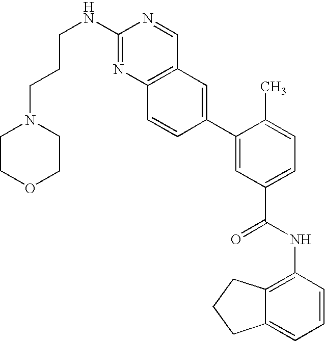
C(NC1=NC2=C(C=N1)C=C(C1=CC(C(NC3=C4C(=CC=C3)CCC4)=O)=CC=C1C)C=C2)CCN1CCOCC1
